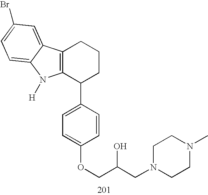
C12=C(C(C3=CC=C(OCC(CN4CCN(C)CC4)O)C=C3)CCC1)N([H])C1=CC=C(Br)C=C21
